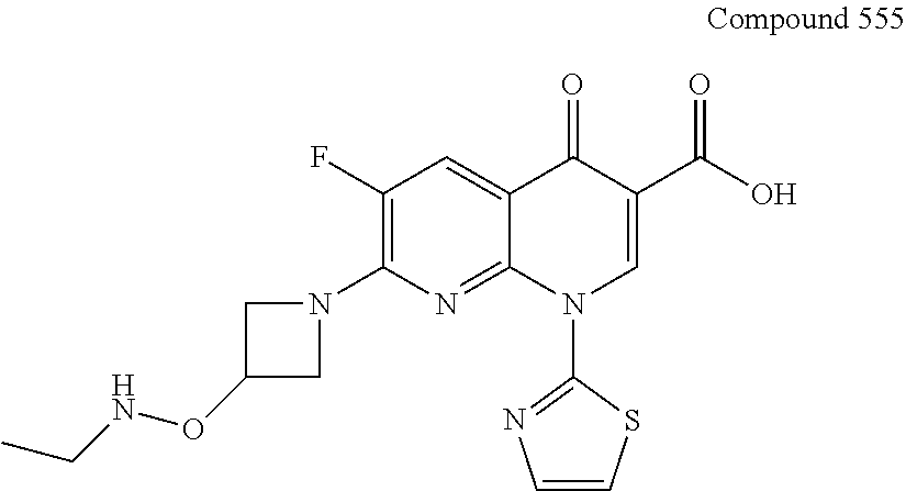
C1(F)=C(N2CC(ONCC)C2)N=C2C(=C1)C(=O)C(C(O)=O)=CN2C1=NC=CS1
